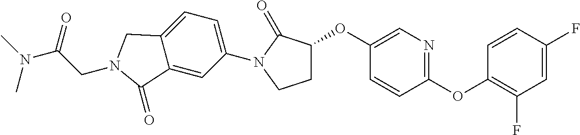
C1(OC2CCN(C3=CC=C4C(=C3)C(=O)N(CC(N(C)C)=O)C4)C2=O)=CN=C(OC2=C(F)C=C(F)C=C2)C=C1
